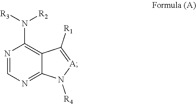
N1=CN=C2C(=C1N([R2])[R3])C([R1])=[A]N2[R4]
